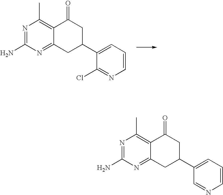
C1(C2CC3=NC(N)=NC(C)=C3C(=O)C2)=CC=CN=C1Cl.C1(C2CC3=NC(N)=NC(C)=C3C(=O)C2)=CC=CN=C1
